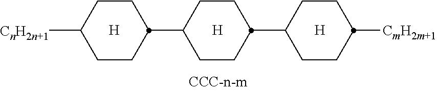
[H].[H].C1CC(C2CCC([CmH2m+1])CC2)CCC1C1CCC([CnH2n+1])CC1.[H]
